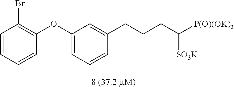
C1(OC2=C([Bn])C=CC=C2)=CC=CC(CCCC([P(O)(OK)2])[SO3K])=C1
